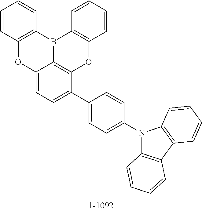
C12=CC=C(C3=CC=C(N4C5=C(C6=C4C=CC=C6)C=CC=C5)C=C3)C3=C1B(C1=C(O3)C=CC=C1)C1=C(O2)C=CC=C1
